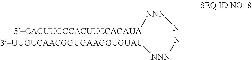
[NNN]([5-CAGUUGCCACUUCCACAUA])N.[NNN]([3-UUGUCAACGGUGAAGGUGUAU])N
